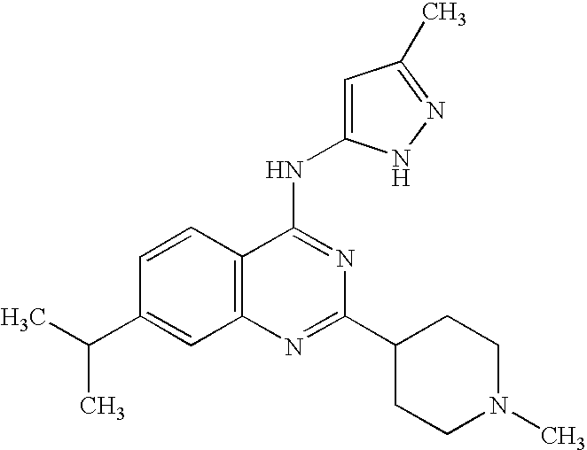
C12=C(N=C(C3CCN(C)CC3)N=C1NC1=CC(C)=NN1)C=C(C(C)C)C=C2
